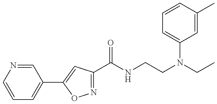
N1=C(C(=O)NCCN(C2=CC=CC(C)=C2)CC)C=C(C2=CC=CN=C2)O1
